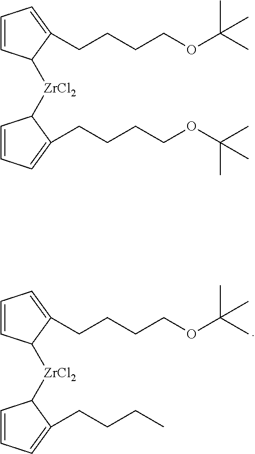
C1=CC([ZrCl2]C2C=CC=C2CCCC)C(CCCCOC(C)(C)C)=C1.C1=CC([ZrCl2]C2C=CC=C2CCCCOC(C)(C)C)C(CCCCOC(C)(C)C)=C1
